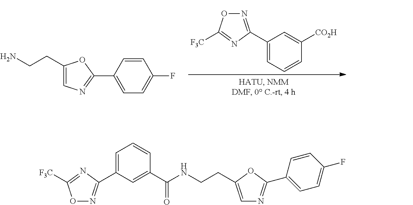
N1=C(C2=CC=CC([CO2H])=C2)N=C([F3C])O1.C1(CCN)=CN=C(C2=CC=C(F)C=C2)O1.O1N=C(C2=CC=CC(C(=O)NCCC3=CN=C(C4=CC=C(F)C=C4)O3)=C2)N=C1[F3C]
